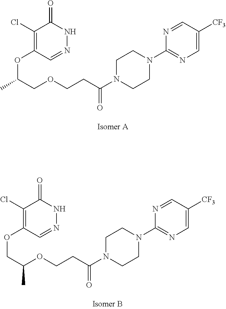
C1(Cl)=C(OC(C)COCCC(N2CCN(C3=NC=C([CF3])C=N3)CC2)=O)C=NNC1=O.C1(Cl)=C(OCC(OCCC(N2CCN(C3=NC=C([CF3])C=N3)CC2)=O)C)C=NNC1=O
